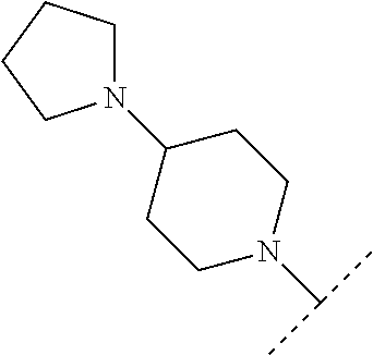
C1(N2CCCC2)CCN(C(C)C)CC1
